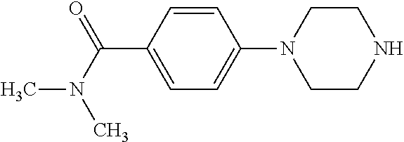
C1=C(C(=O)N(C)C)C=CC(N2CCNCC2)=C1
